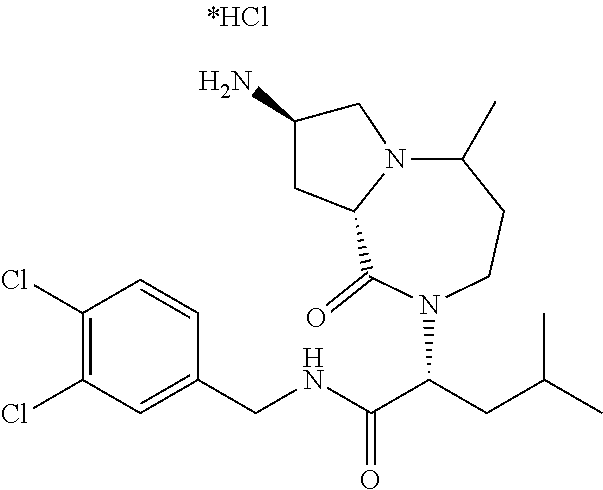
C1(Cl)=C(Cl)C=C(CNC(C(CC(C)C)N2C(=O)C3N(CC(N)C3)C(C)CC2)=O)C=C1
